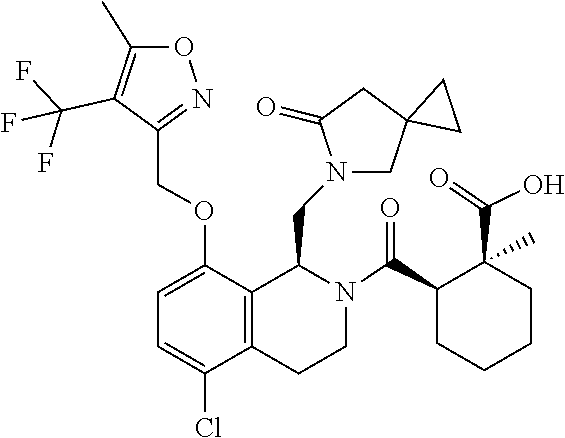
C12(CN(CC3C4=C(CCN3C(C3CCCCC3(C(=O)O)C)=O)C(Cl)=CC=C4OCC3=NOC(C)=C3C(F)(F)F)C(=O)C1)CC2
